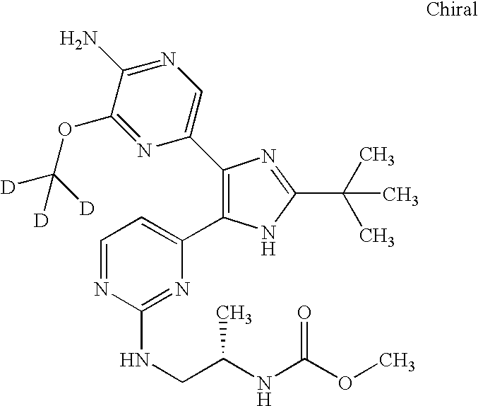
C1(C2=CN=C(N)C(OC([D])([D])[D])=N2)=C(C2=CC=NC(NCC(NC(OC)=O)C)=N2)NC(C(C)(C)C)=N1
